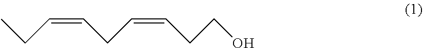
C(=CCC)CC=CCCO
